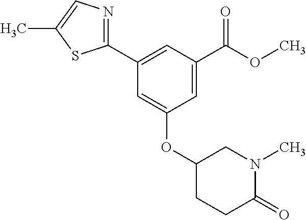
C1=C(C(OC)=O)C=C(C2=NC=C(C)S2)C=C1OC1CN(C)C(=O)CC1
